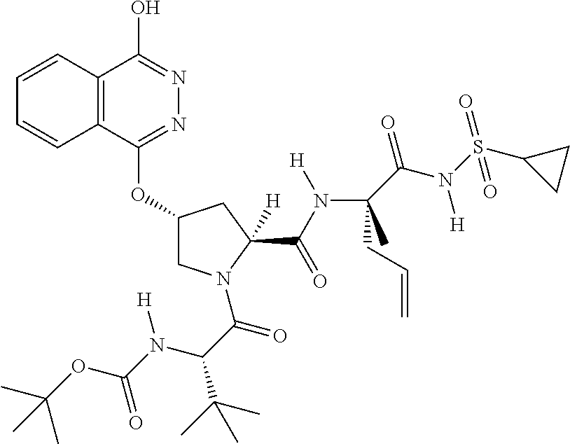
C12=C(C(OC3CN(C(C(N(C(OC(C)(C)C)=O)[H])C(C)(C)C)=O)C(C(N(C(C(N(S(C4CC4)(=O)=O)[H])=O)(CC=C)C)[H])=O)([H])C3)=NN=C1O)C=CC=C2
